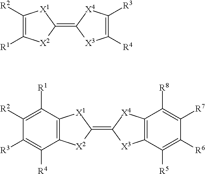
C1([R2])=C([R1])[X2]C(=C2[X3]C([R4])=C([R3])[X4]2)[X1]1.C12=C([X2]C(=C3[X3]C4=C([X4]3)C([R8])=C([R7])C([R6])=C4[R5])[X1]1)C([R4])=C([R3])C([R2])=C2[R1]
